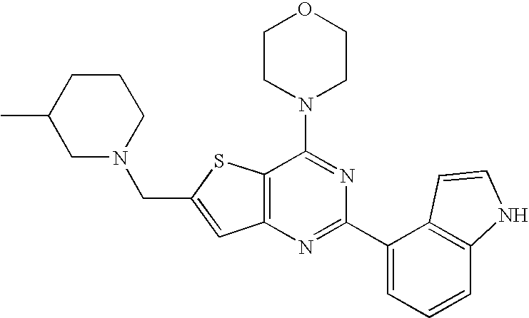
C12=C(N=C(C3=CC=CC4=C3C=CN4)N=C1N1CCOCC1)C=C(CN1CCCC(C)C1)S2
